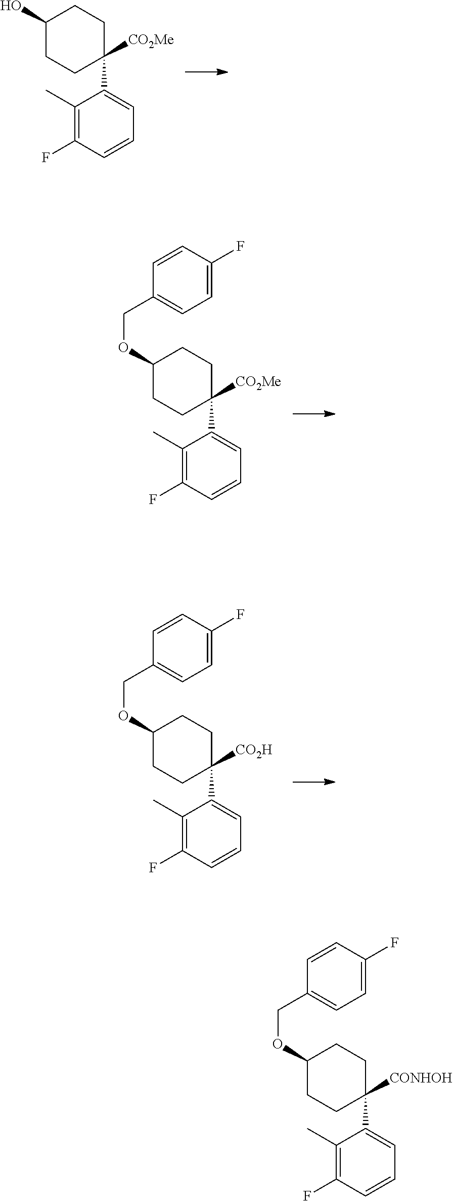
C1(O)CCC(C2=CC=CC(F)=C2C)([CO2Me])CC1.C1(OCC2=CC=C(F)C=C2)CCC(C2=CC=CC(F)=C2C)([CO2Me])CC1.C1(OCC2=CC=C(F)C=C2)CCC(C2=CC=CC(F)=C2C)([CO2H])CC1.C1(OCC2=CC=C(F)C=C2)CCC(C2=CC=CC(F)=C2C)([CONHOH])CC1
